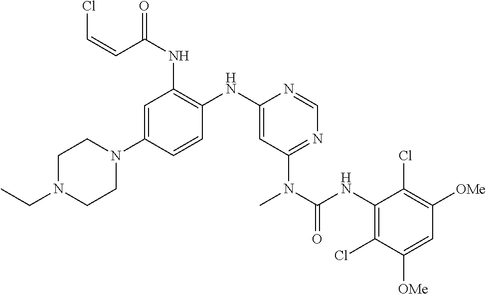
C1=C(N2CCN(CC)CC2)C=CC(NC2=CC(N(C(NC3=C(Cl)C([OMe])=CC([OMe])=C3Cl)=O)C)=NC=N2)=C1NC(C=CCl)=O
